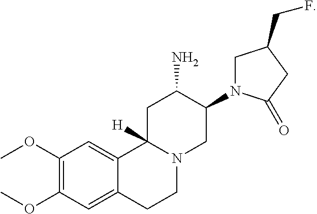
COC1=C(OC)C=C2C(=C1)C1([H])N(CC2)CC(N2CC(CF)CC2=O)C(N)C1
